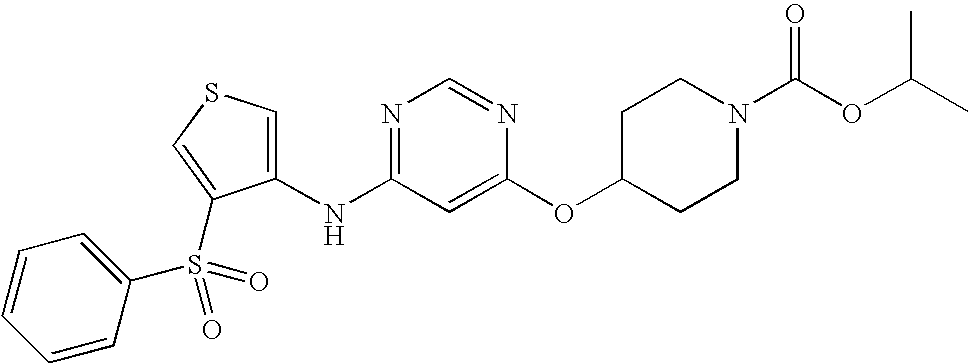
C1(NC2=NC=NC(OC3CCN(C(OC(C)C)=O)CC3)=C2)=CSC=C1S(C1=CC=CC=C1)(=O)=O
